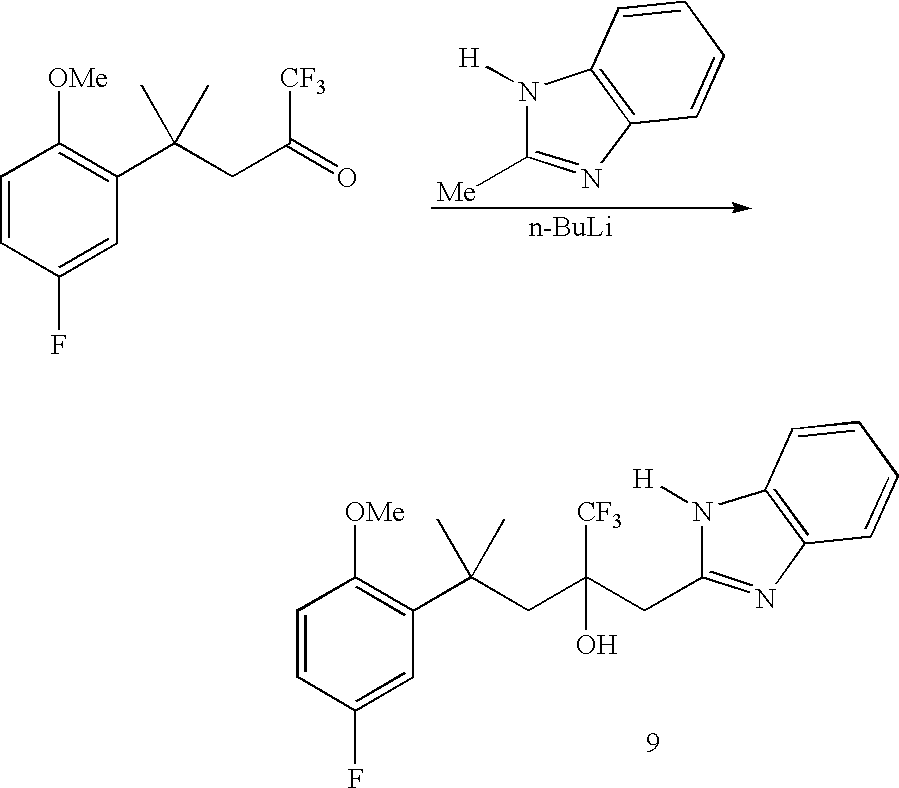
C1=CC(F)=CC(C(CC(=O)[CF3])(C)C)=C1[OMe].N1([H])C([Me])=NC2=C1C=CC=C2.[n-BuLi].C1=CC(F)=CC(C(CC(CC2=NC3=C(N2[H])C=CC=C3)([CF3])O)(C)C)=C1[OMe]
